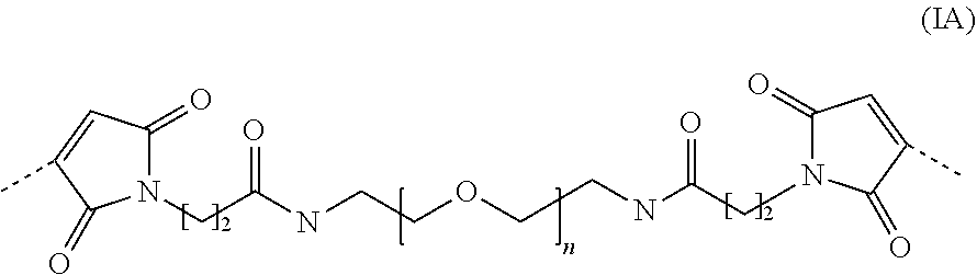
N1(CC(NCCOCCNC(CN2C(=O)C=C(C)C2=O)=O)=O)C(=O)C=C(C)C1=O
